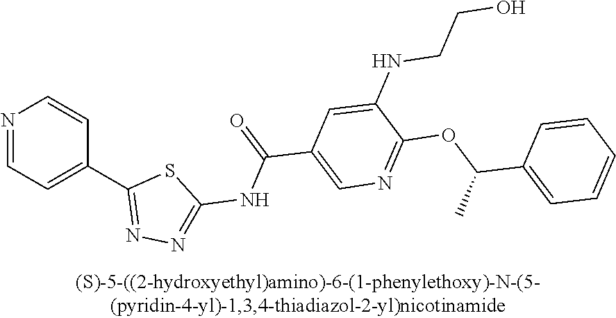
N1=CC=C(C2=NN=C(NC(=O)C3=CN=C(OC(C4=CC=CC=C4)C)C(NCCO)=C3)S2)C=C1
